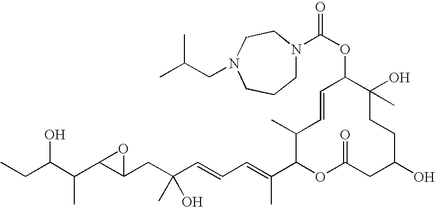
CCC(C(C1C(CC(C=CC=C(C2OC(=O)CC(O)CCC(O)(C)C(OC(=O)N3CCCN(CC(C)C)CC3)C=CC2C)C)(O)C)O1)C)O
